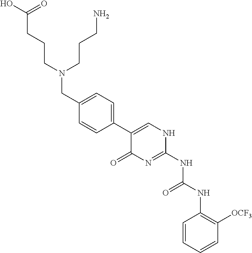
C1=CC=CC([OCF3])=C1NC(NC1=NC(=O)C(C2=CC=C(CN(CCCC(O)=O)CCCN)C=C2)=CN1)=O
